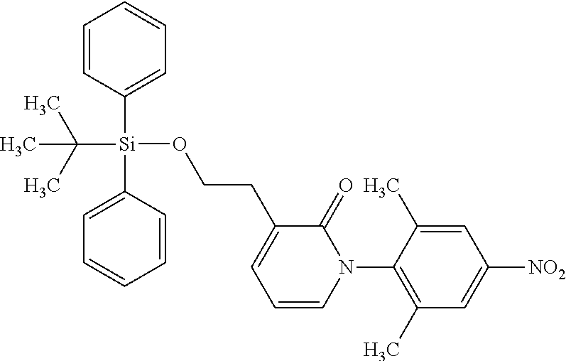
C1=C(C)C(N2C(=O)C(CCO[Si](C3=CC=CC=C3)(C3=CC=CC=C3)C(C)(C)C)=CC=C2)=C(C)C=C1[NO2]
